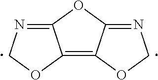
C12=C3C(=NCO3)OC1=NCO2
